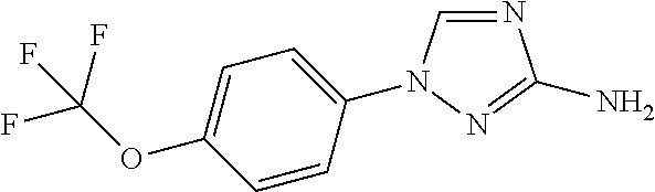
N1=CN(C2=CC=C(OC(F)(F)F)C=C2)N=C1N
